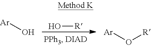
[R]O.[Ar]O.O([R])[Ar]
